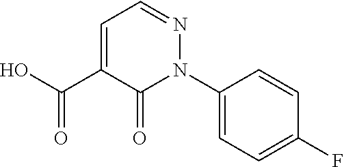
C1=C(C(O)=O)C(=O)N(C2=CC=C(F)C=C2)N=C1
